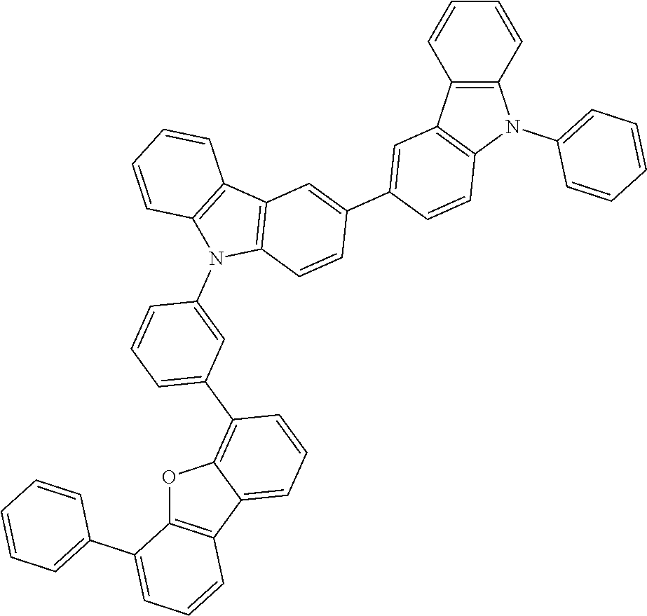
O1C2=C(C3=CC=CC(C4=CC=CC(N5C6=C(C7=C5C=CC=C7)C=C(C5=CC7=C(C=C5)N(C5=CC=CC=C5)C5=C7C=CC=C5)C=C6)=C4)=C13)C=CC=C2C1=CC=CC=C1
